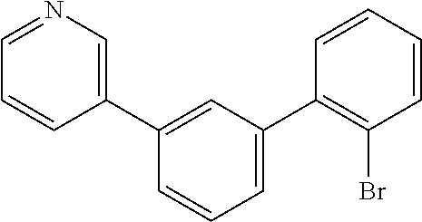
C1(C2=CC(C3=C(Br)C=CC=C3)=CC=C2)=CN=CC=C1
